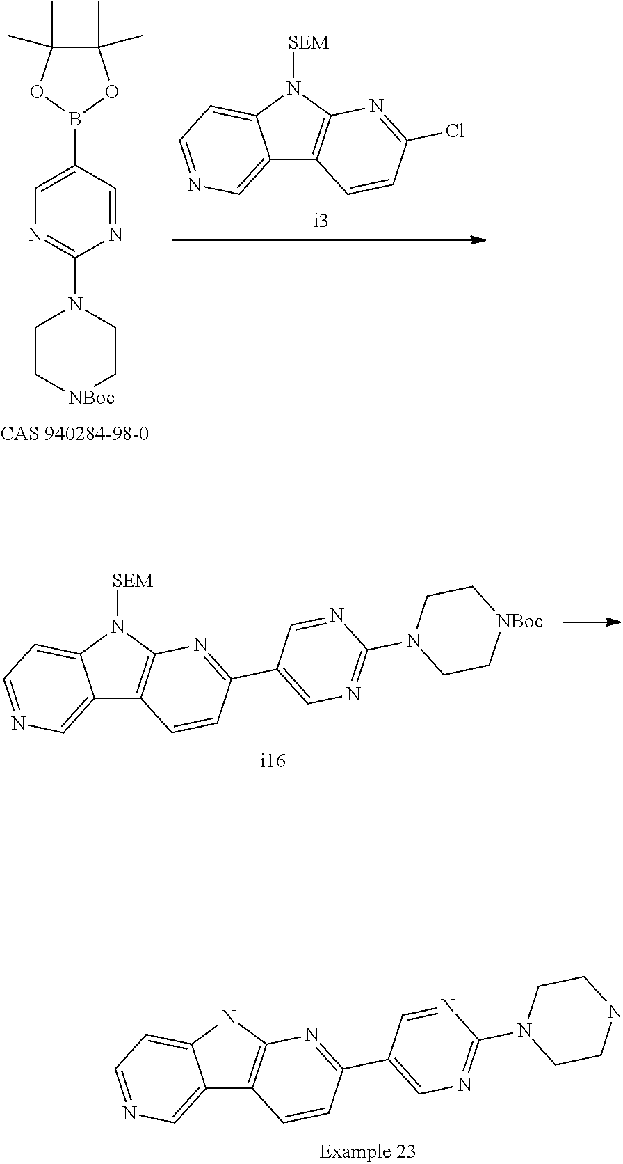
C1(B2OC(C)(C)C(C)(C)O2)=CN=C(N2CC[NBoc]CC2)N=C1.C12=CN=CC=C1N([SEM])C1=C2C=CC(Cl)=N1.C12=CN=CC=C1N([SEM])C1=C2C=CC(C2=CN=C(N3CC[NBoc]CC3)N=C2)=N1.C12=CN=CC=C1NC1=C2C=CC(C2=CN=C(N3CCNCC3)N=C2)=N1
